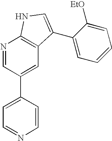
C1=CC(C2=CC3=C(N=C2)NC=C3C2=CC=CC=C2[EtO])=CC=N1
